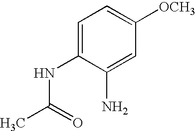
C1=C(NC(C)=O)C(N)=CC([OCH3])=C1
